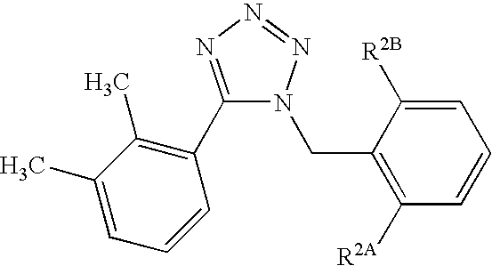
C1=C(C)C(C)=C(C2=NN=NN2CC2=C([R2A])C=CC=C2[R2B])C=C1
